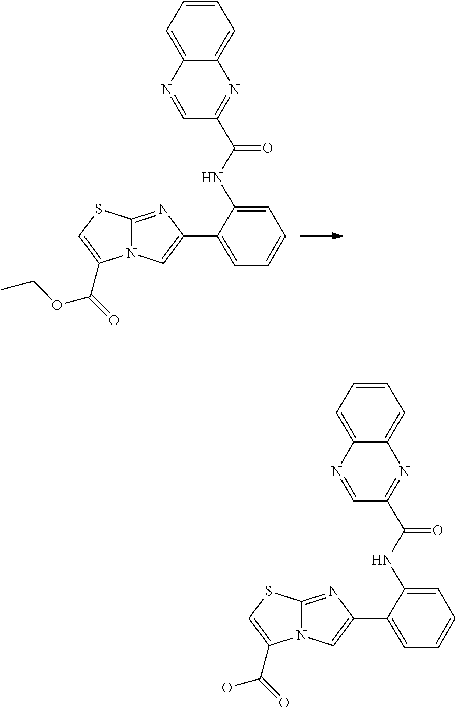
C12=NC(C3=CC=CC=C3NC(C3=NC4=CC=CC=C4N=C3)=O)=CN1C(C(OCC)=O)=CS2.C12=NC(C3=CC=CC=C3NC(C3=NC4=CC=CC=C4N=C3)=O)=CN1C(C(O)=O)=CS2
